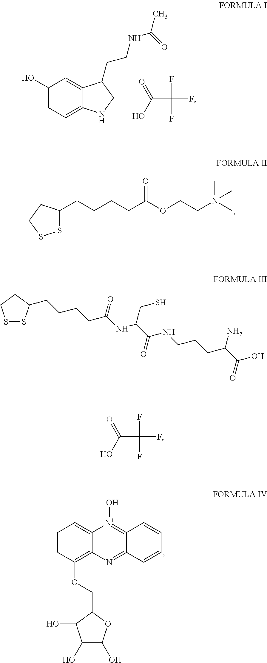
C1(O)=CC=C2C(=C1)C(CCNC(C)=O)CN2.O=C(O)C(F)(F)F.S1C(CCCCC(OCC[N+](C)(C)C)=O)CCS1.C1=CC(OCC2OC(O)C(O)C2O)=C2C(=C1)[N+](O)=C1C(=N2)C=CC=C1.S1SC(CCCCC(NC(C(NCCCC(C(O)=O)N)=O)CS)=O)CC1.O=C(O)C(F)(F)F
